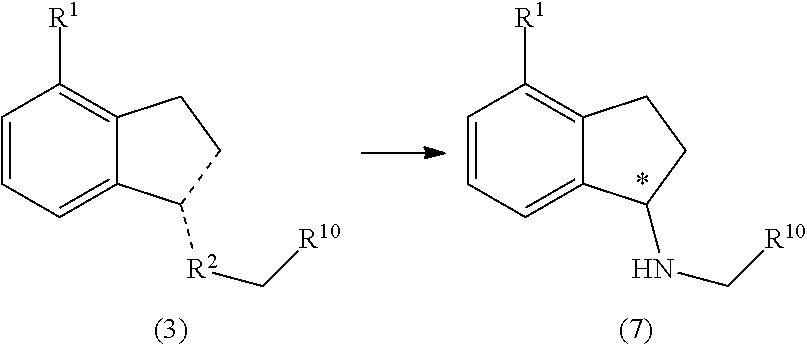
C1=CC=C2C(=C1[R1])CCC2NC[R10].C1=CC=C2C(=C1[R1])CCC2[R2]C[R10]
